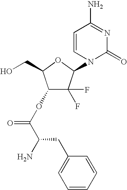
C1(OC(=O)C(N)CC2=CC=CC=C2)C(F)(F)C(N2C(=O)N=C(N)C=C2)OC1CO
